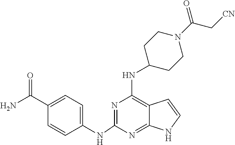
N1=C(NC2=CC=C(C(N)=O)C=C2)N=C2C(=C1NC1CCN(C(C[CN])=O)CC1)C=CN2
